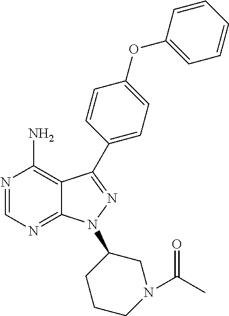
N1=CN=C2C(=C1N)C(C1=CC=C(OC3=CC=CC=C3)C=C1)=NN2C1CCCN(C(C)=O)C1
